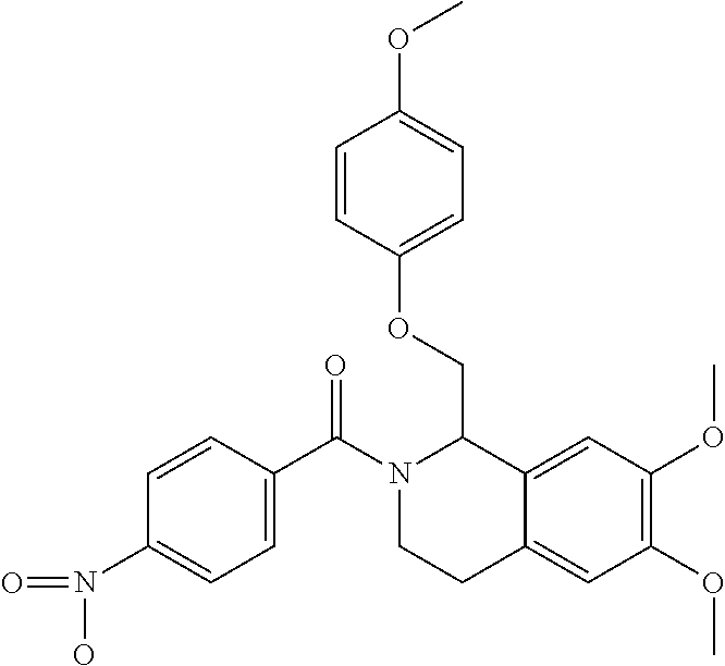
C1=CC(C(N2CCC3=CC(OC)=C(OC)C=C3C2COC2=CC=C(OC)C=C2)=O)=CC=C1N(=O)O
